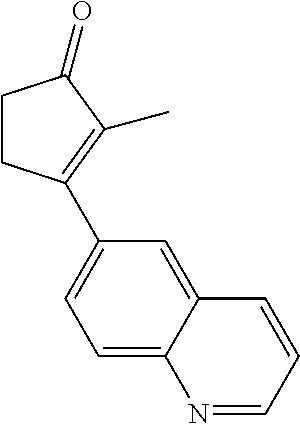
C1CC(C2=CC=C3C(=C2)C=CC=N3)=C(C)C1=O
